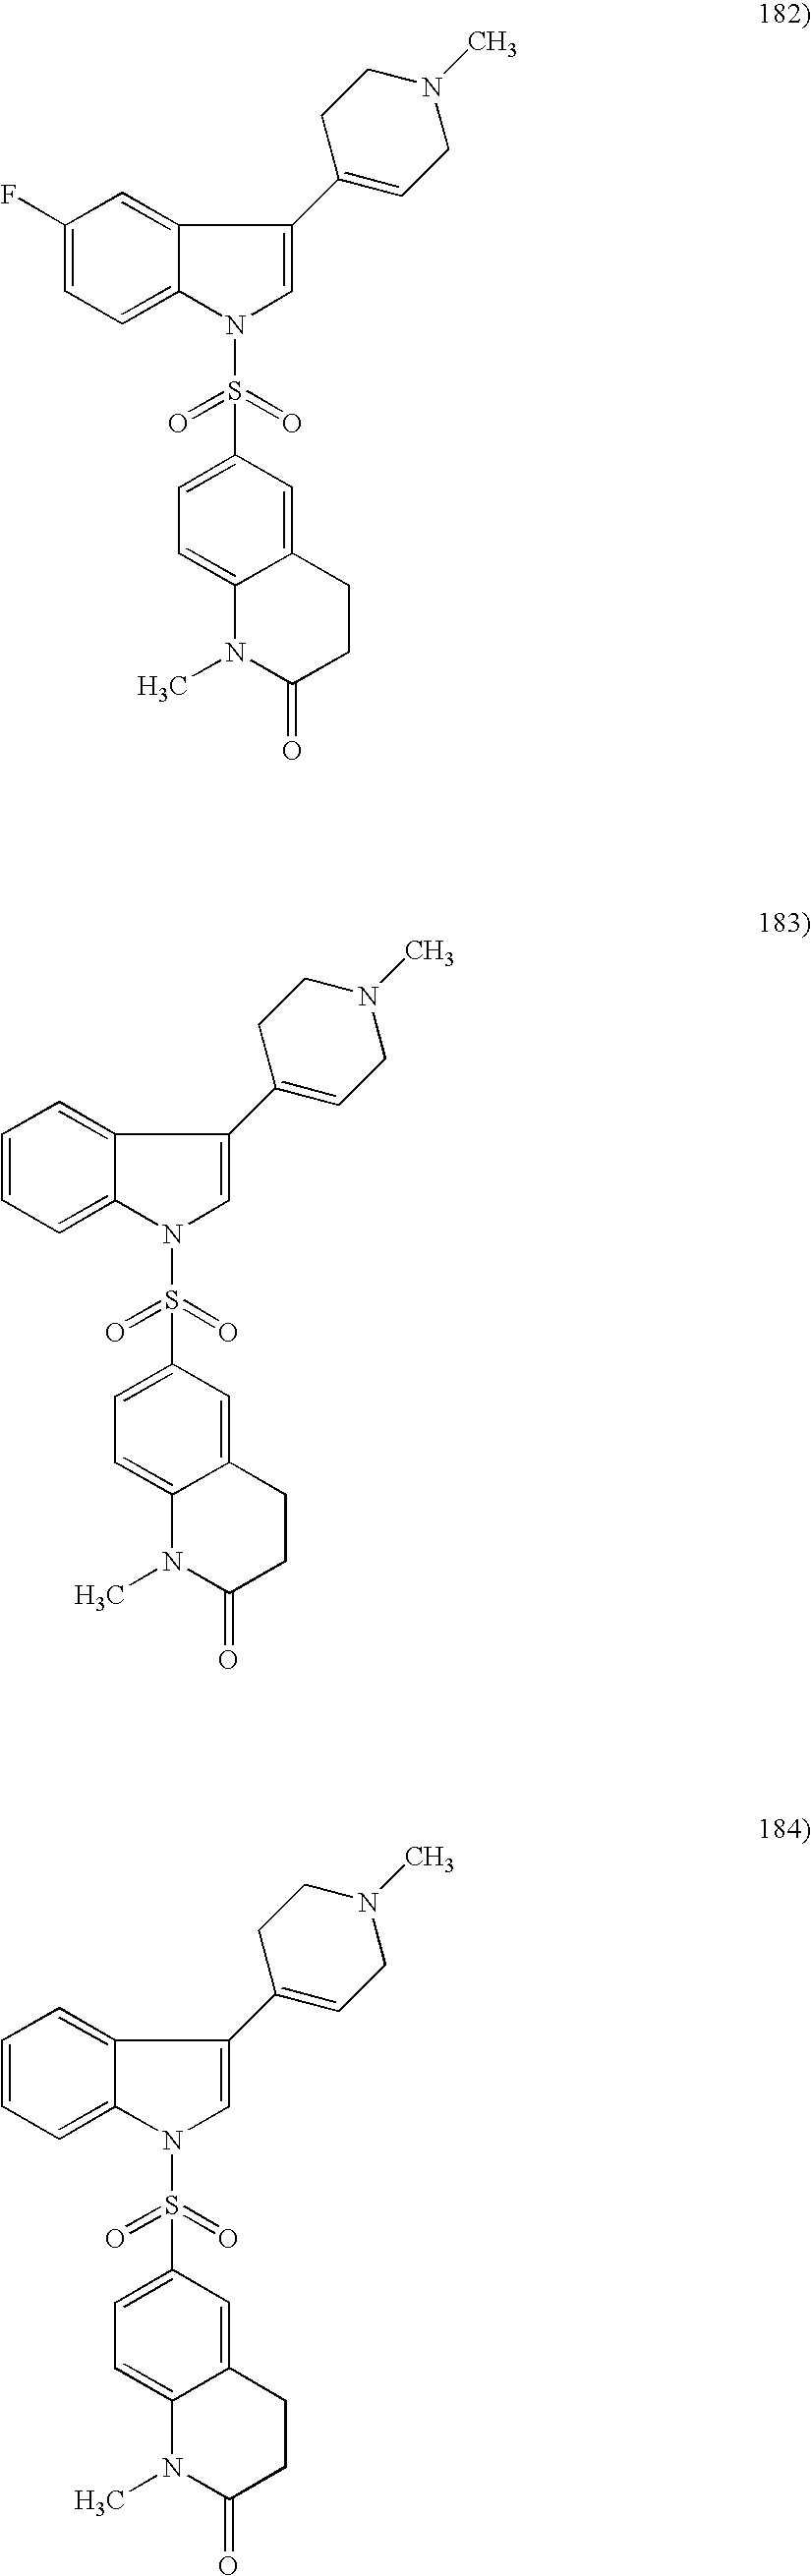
C1(F)=CC=C2C(=C1)C(C1=CCN(C)CC1)=CN2S(=O)(=O)C1=CC=C2C(=C1)CCC(=O)N2C.C1=CC=C2C(=C1)C(C1=CCN(C)CC1)=CN2S(=O)(=O)C1=CC=C2C(=C1)CCC(=O)N2C.C1=CC=C2C(=C1)C(C1=CCN(C)CC1)=CN2S(=O)(=O)C1=CC=C2C(=C1)CCC(=O)N2C
